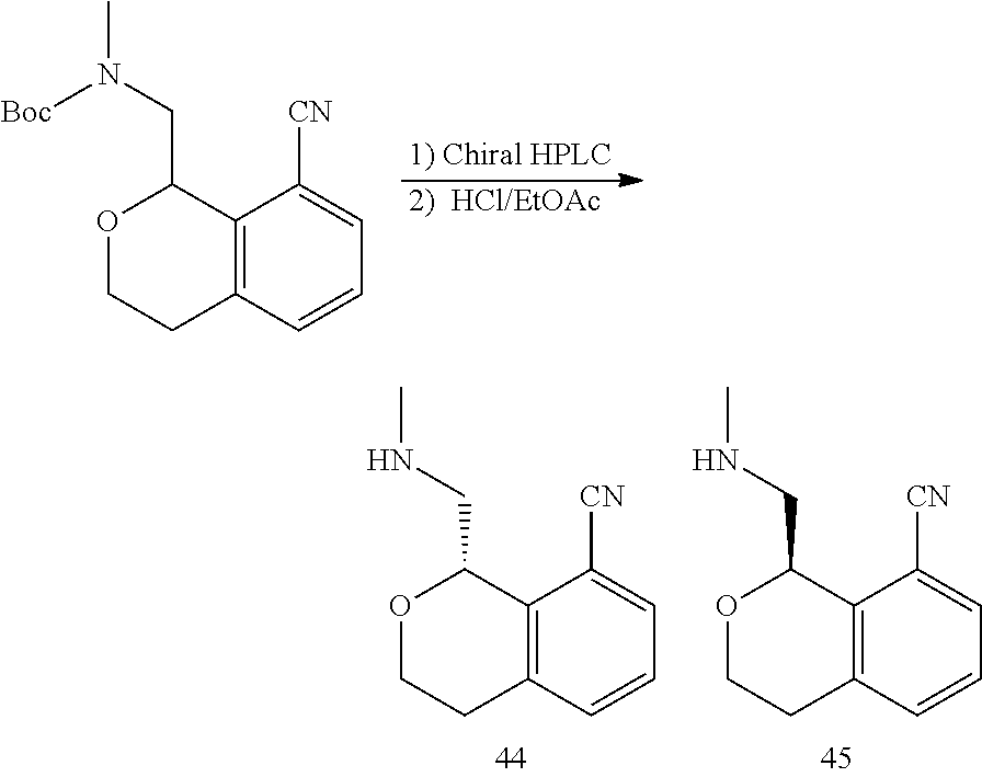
C12=C(C=CC=C1[CN])CCOC2CN([Boc])C.[1) Chiral HPLC].[2)  HCl/EtOAc].C12=C(C=CC=C1[CN])CCOC2CNC.C12=C(C=CC=C1[CN])CCOC2CNC
